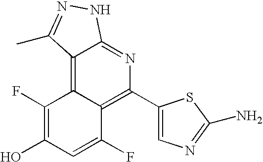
C1(F)=C(O)C=C(F)C2=C(C3=CN=C(N)S3)N=C3C(=C12)C(C)=NN3
